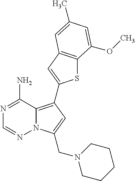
C12=C(C3=CC4=C(S3)C(OC)=CC(C)=C4)C=C(CN3CCCCC3)N1N=CN=C2N
